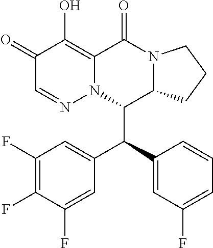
C1(=O)C=NN2C(=C1O)C(=O)N1C(C2C(C2=CC(F)=CC=C2)C2=CC(F)=C(F)C(F)=C2)CCC1
